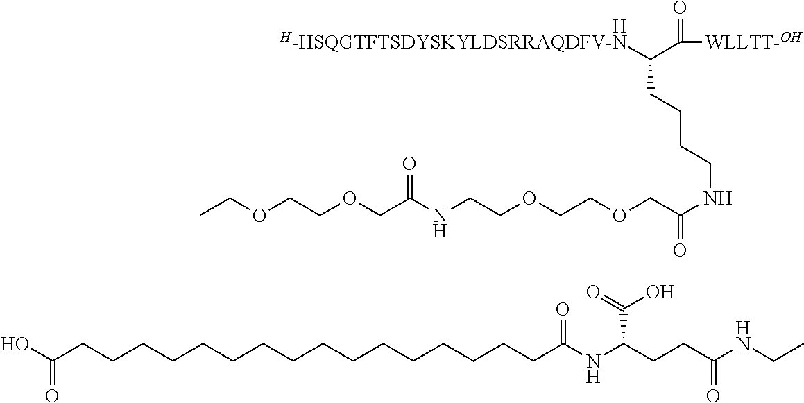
[H-HSQGTFTSDYSKYLDSRRAQDFV-N]C(C(=O)[WLLTT-OH])CCCCNC(COCCOCCNC(COCCOCC)=O)=O.[H].C(CCCCC(O)=O)CCCCCCCCCCCC(NC(CCC(NCC)=O)C(=O)O)=O
